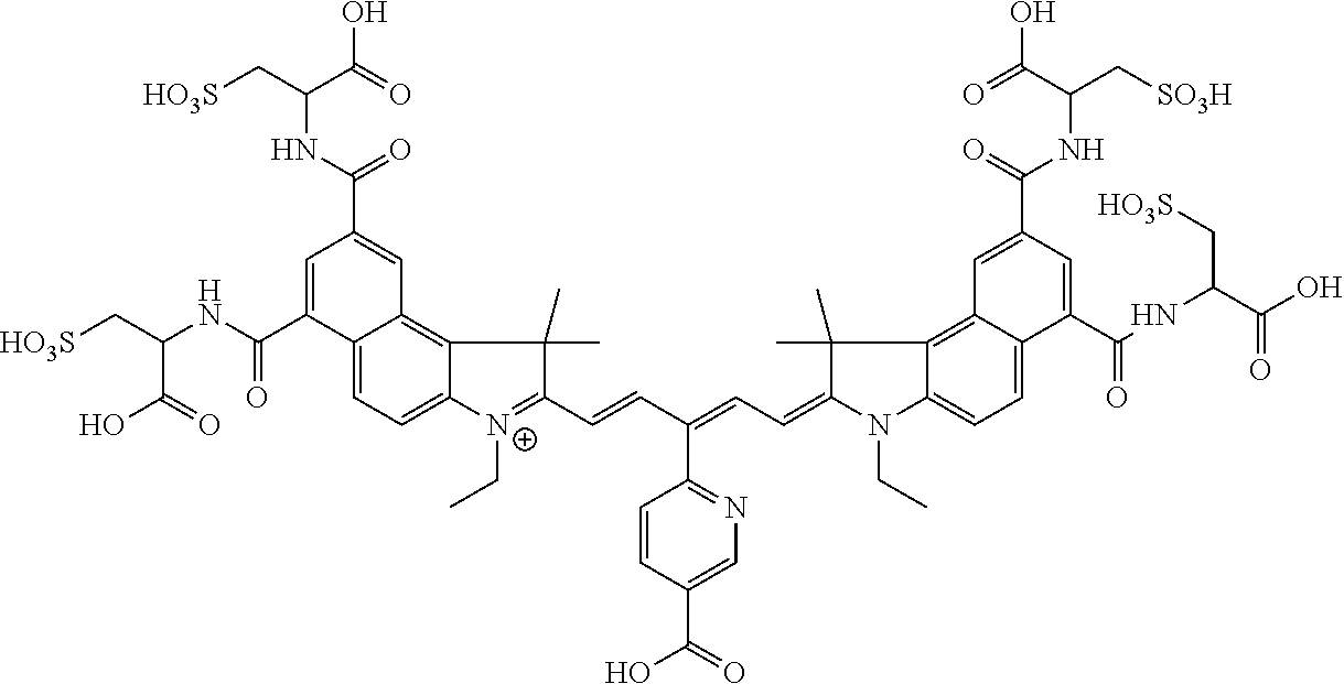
C12=CC=C3C(=C1C=C(C(=O)NC(C(O)=O)C[HO3S])C=C2C(NC(C[HO3S])C(O)=O)=O)C(C)(C)C(C=CC(=CC=C1N(CC)C2=CC=C4C(=C2C1(C)C)C=C(C(NC(C(=O)O)C[SO3H])=O)C=C4C(NC(C(O)=O)C[HO3S])=O)C1=NC=C(C(O)=O)C=C1)=[N+]3CC
